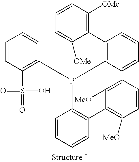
C1(C2=C(P(C3=C(S(=O)(=O)O)C=CC=C3)C3=C(C4=C([MeO])C=CC=C4[MeO])C=CC=C3)C=CC=C2)=C([OMe])C=CC=C1[OMe]
